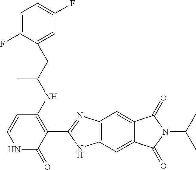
C1(=O)NC=CC(NC(CC2=CC(F)=CC=C2F)C)=C1C1=NC2=C(N1)C=C1C(=C2)C(=O)N(C(C)C)C1=O
